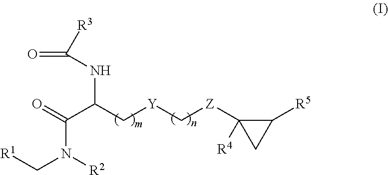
N(C(C(N(C[R1])[R2])=O)C[Y]C[Z]C1([R4])C([R5])C1)C(=O)[R3]
